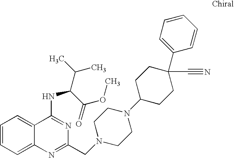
C1=CC=C2C(=C1)C(NC(C(OC)=O)C(C)C)=NC(CN1CCN(C3CCC(C#N)(C4=CC=CC=C4)CC3)CC1)=N2
